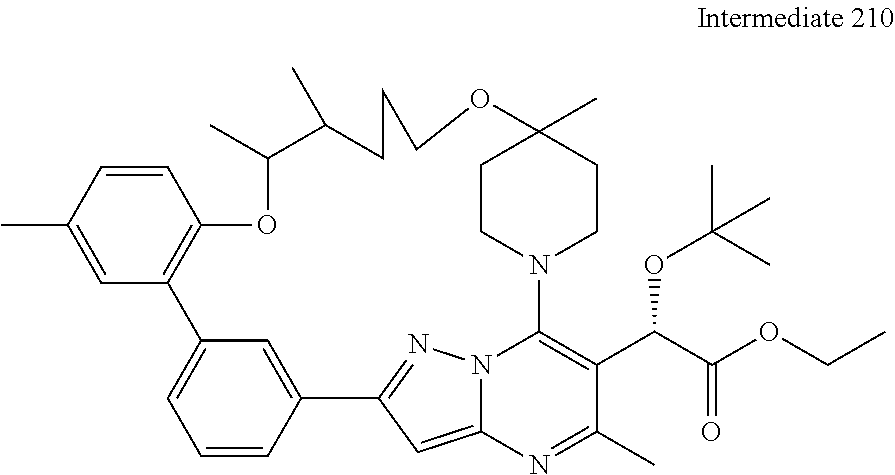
C1=CC2=CC(=C1)C1=C(C=CC(C)=C1)OC(C)C(C)CCCOC1(C)CCN(C3=C(C(C(OCC)=O)OC(C)(C)C)C(C)=NC4=CC2=NN43)CC1
